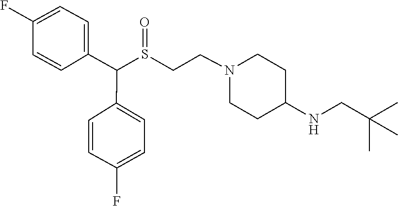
S(CCN1CCC(NCC(C)(C)C)CC1)(C(C1=CC=C(F)C=C1)C1=CC=C(F)C=C1)=O
